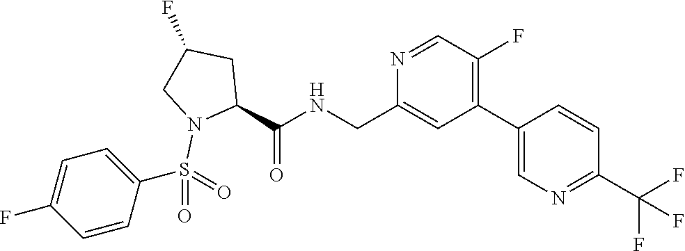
C1(F)=C(C2=CN=C(C(F)(F)F)C=C2)C=C(CNC(C2CC(F)CN2S(C2=CC=C(F)C=C2)(=O)=O)=O)N=C1
